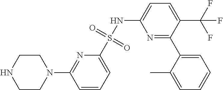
N1=C(C2=CC=CC=C2C)C(C(F)(F)F)=CC=C1NS(C1=CC=CC(N2CCNCC2)=N1)(=O)=O
